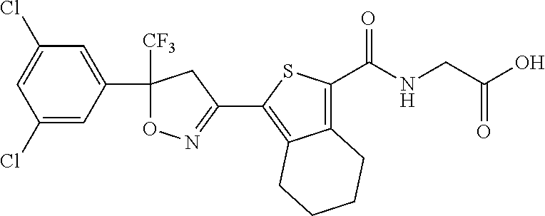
C1(C2=C3C(=C(C(NCC(O)=O)=O)S2)CCCC3)=NOC([CF3])(C2=CC(Cl)=CC(Cl)=C2)C1
